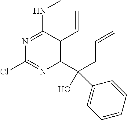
C1(C(CC=C)(C2=CC=CC=C2)O)=C(C=C)C(NC)=NC(Cl)=N1
